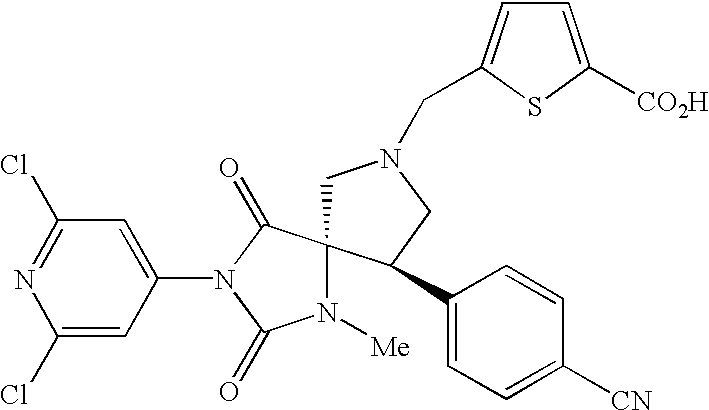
C1(Cl)=CC(N2C(=O)C3(N([Me])C2=O)CN(CC2=CC=C([CO2H])S2)CC3C2=CC=C([CN])C=C2)=CC(Cl)=N1
